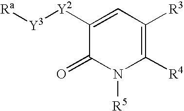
[Ra][Y3][Y2]C1=CC([R3])=C([R4])N([R5])C1=O
